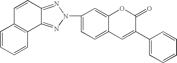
C1=CC=CC2=C1C=CC1=NN(C3=CC=C4C(=C3)OC(=O)C(C3=CC=CC=C3)=C4)N=C21
